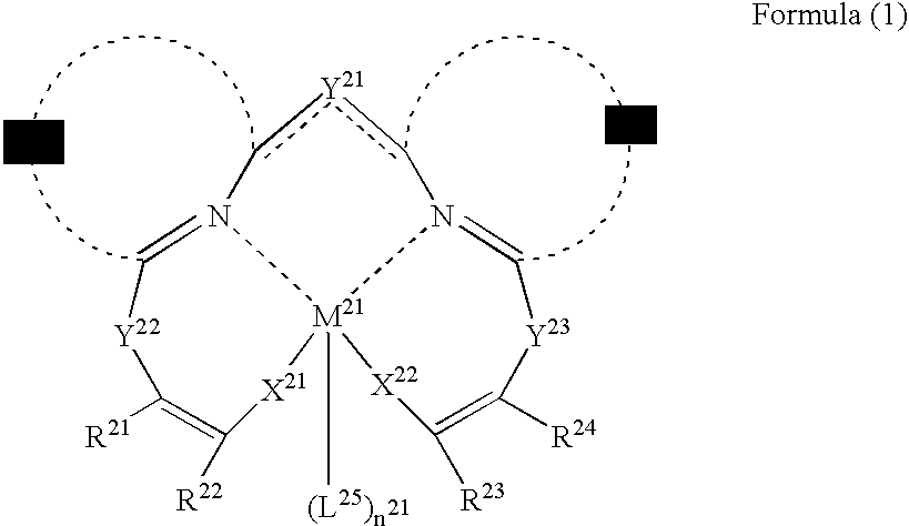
C1=N2[M21]3([(L25)n])([X21]C([R22])=C([R21])[Y22]1)[X22]C([R23])=C([R24])[Y23]C=N3c[Y21]c2
